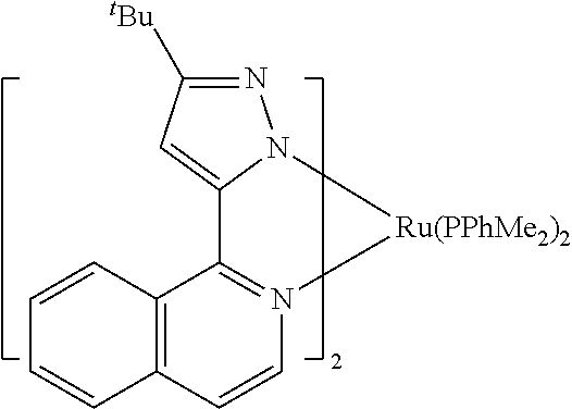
C12=C(C=CN3=C1C1=CC([tBu])=NN1[Ru(PPhMe2)2]3)C=CC=C2
